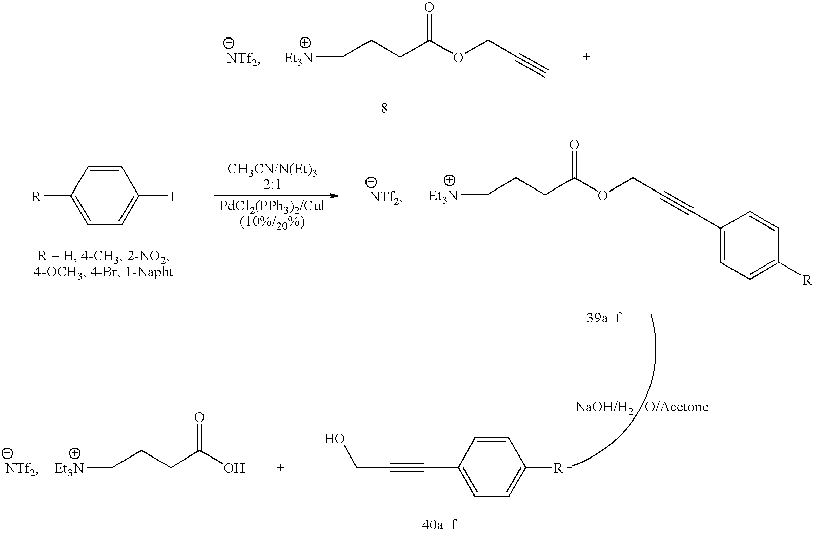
[Et3N]CCCC(OCC#C)=O.C1([R])=CC=C(I)C=C1.C(CCC(OCC#CC1=CC=C([R])C=C1)=O)[Et3N].C(CCC(O)=O)[Et3N].C(C#CC1=CC=C([R])C=C1)O
